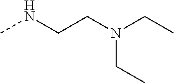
C(CNC)N(CC)CC
